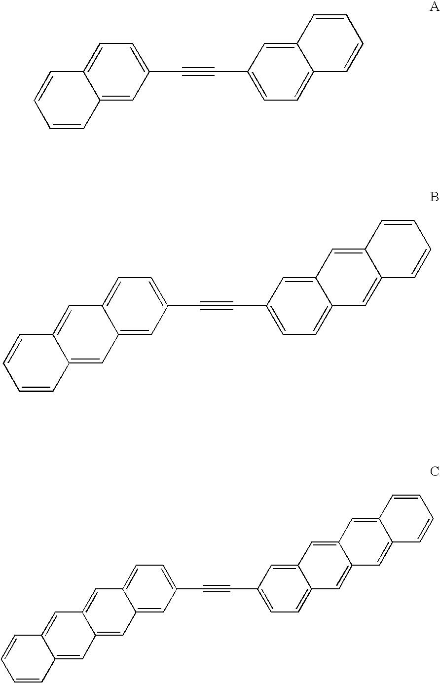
C12=CC(C#CC3=CC=C4C(=C3)C=CC=C4)=CC=C1C=CC=C2.C12=CC(C#CC3=CC=C4C(=C3)C=C3C(=C4)C=CC=C3)=CC=C1C=C1C(=C2)C=CC=C1.C12=CC(C#CC3=CC=C4C(=C3)C=C3C(=C4)C=C4C(=C3)C=CC=C4)=CC=C1C=C1C(=C2)C=C2C(=C1)C=CC=C2
